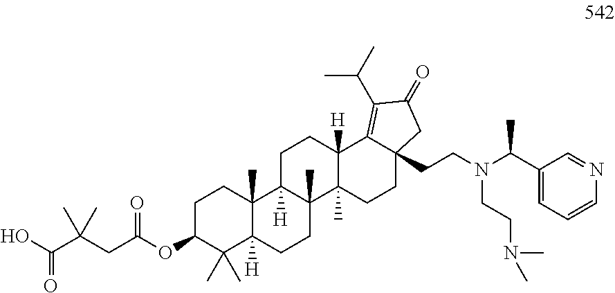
C1C(OC(CC(C(O)=O)(C)C)=O)C(C)(C)C2([H])C(C)(C1)C1([H])C(C)(CC2)C2(C)C([H])(CC1)C1=C(C(C)C)C(=O)CC1(CCN(C(C1=CC=CN=C1)C)CCN(C)C)CC2
